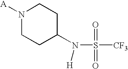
[A]N1CCC(N([H])S(=O)(=O)[CF3])CC1
